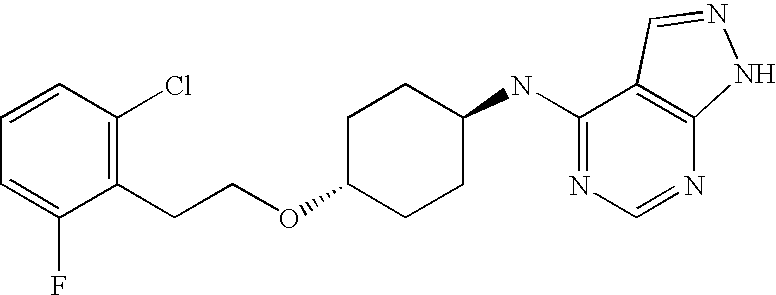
C1=CC(Cl)=C(CCOC2CCC(NC3=NC=NC4=C3C=NN4)CC2)C(F)=C1
